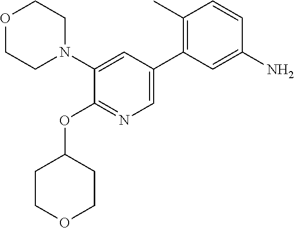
C1(N2CCOCC2)=CC(C2=C(C)C=CC(N)=C2)=CN=C1OC1CCOCC1
